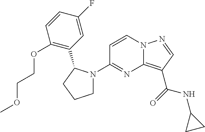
C1=CN2C(=C(C(NC3CC3)=O)C=N2)N=C1N1CCCC1C1=C(OCCOC)C=CC(F)=C1
